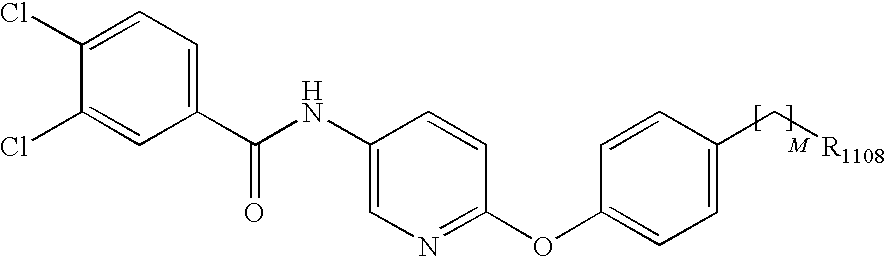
C1(Cl)=CC(C(NC2=CN=C(OC3=CC=C(C[R1108])C=C3)C=C2)=O)=CC=C1Cl
